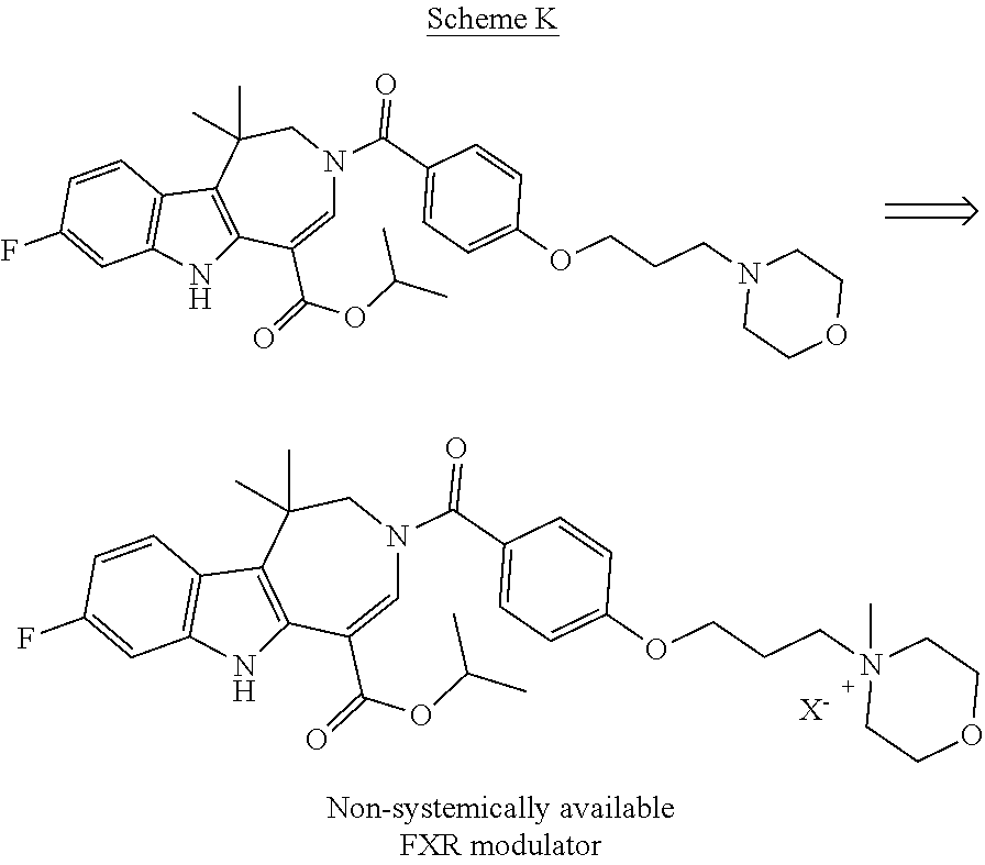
C1=C(C(=O)OC(C)C)C2=C(C(C)(C)CN1C(=O)C1=CC=C(OCCCN3CCOCC3)C=C1)C1=C(N2)C=C(F)C=C1.C1=C(C(=O)OC(C)C)C2=C(C(C)(C)CN1C(=O)C1=CC=C(OCCCN3(C)CCOCC3)C=C1)C1=C(N2)C=C(F)C=C1.[X-]
